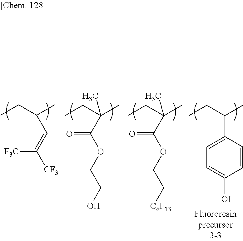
CCC(C)C=C([CF3])[F3C].CCC(C)(C)C(OCCO)=O.CCC(C)(C(=O)OCC[C6F13])C.CCC(C)C1=CC=C(O)C=C1
